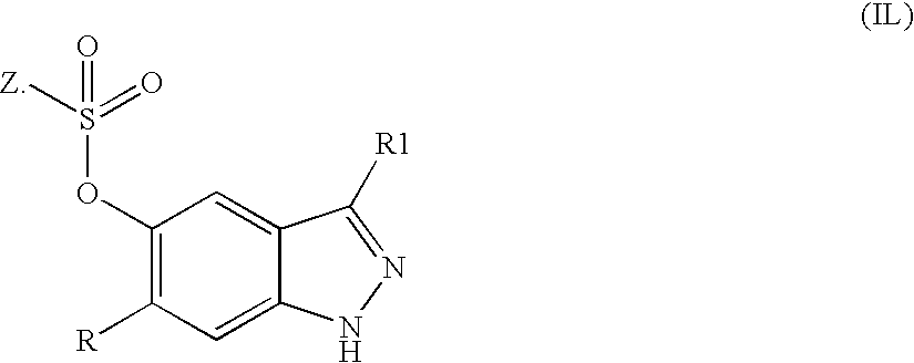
C1(OS(=O)(=O)[Z])=C([R])C=C2C(=C1)C([R1])=NN2
